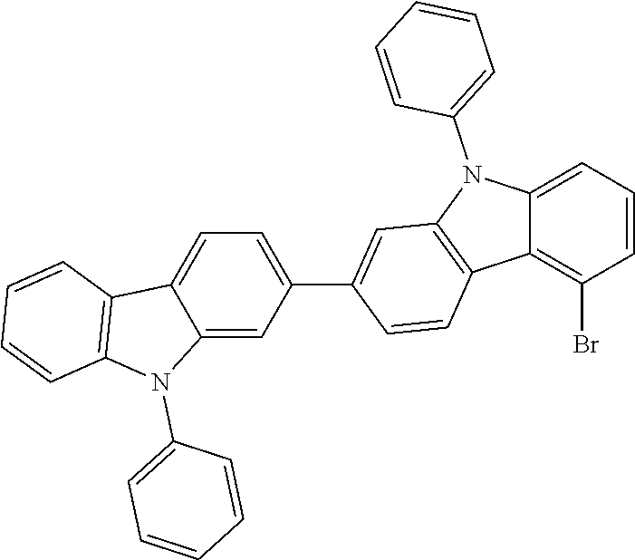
C12=C(Br)C=CC=C1N(C1=CC=CC=C1)C1=C2C=CC(C2=CC=C3C(=C2)N(C2=CC=CC=C2)C2=C3C=CC=C2)=C1
